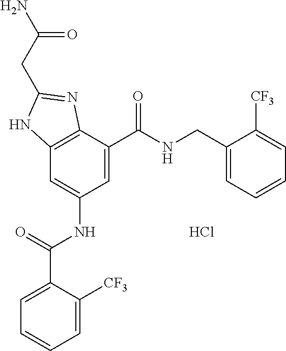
C12=C(C(C(=O)NCC3=CC=CC=C3[CF3])=CC(NC(=O)C3=CC=CC=C3[CF3])=C1)N=C(CC(N)=O)N2.Cl
